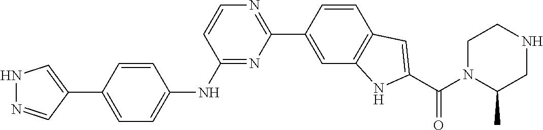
C1=CC(C2=NC=CC(NC3=CC=C(C4=CNN=C4)C=C3)=N2)=CC2=C1C=C(C(N1C(C)CNCC1)=O)N2
